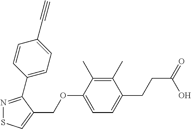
C1(C)=C(C)C(OCC2=CSN=C2C2=CC=C(C#C)C=C2)=CC=C1CCC(=O)O
